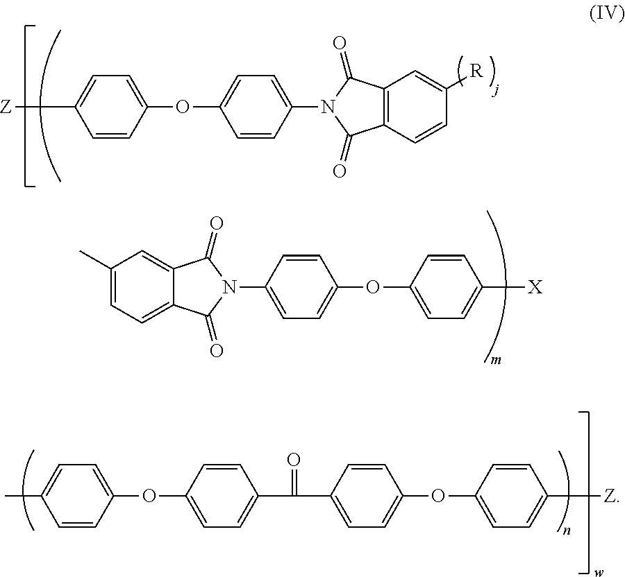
C1=CC(OC2=CC=C(N3C(=O)C4=C(C=CC([R])=C4)C3=O)C=C2)=CC=C1[Z].C1(N2C(=O)C3=CC(C)=CC=C3C2=O)=CC=C(OC2=CC=C([X])C=C2)C=C1.C1=CC(OC2=CC=C(C(C3=CC=C(OC4=CC=C([Z])C=C4)C=C3)=O)C=C2)=CC=C1C
